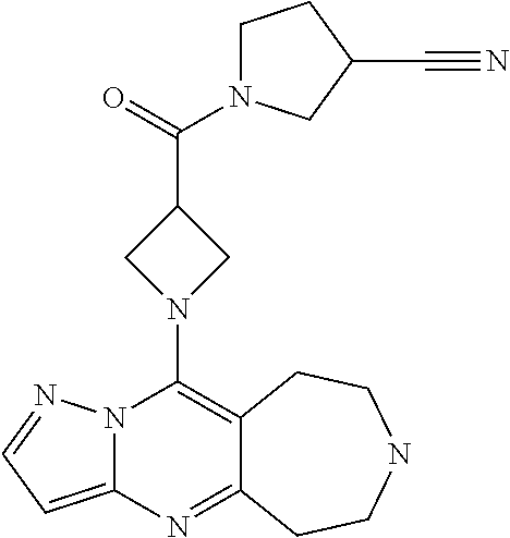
N12C(=CC=N1)N=C1C(=C2N2CC(C(=O)N3CCC(C#N)C3)C2)CCNCC1
